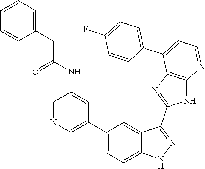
C1=NC=C(C2=CC=C3C(=C2)C(C2=NC4=C(N2)N=CC=C4C2=CC=C(F)C=C2)=NN3)C=C1NC(CC1=CC=CC=C1)=O
